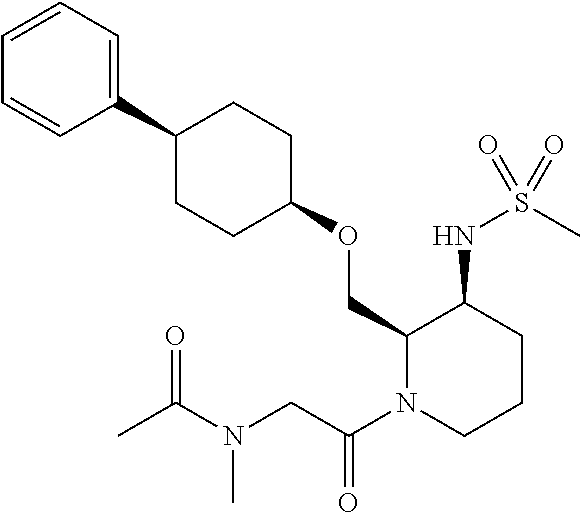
C1(COC2CCC(C3=CC=CC=C3)CC2)N(C(CN(C(C)=O)C)=O)CCCC1NS(C)(=O)=O
